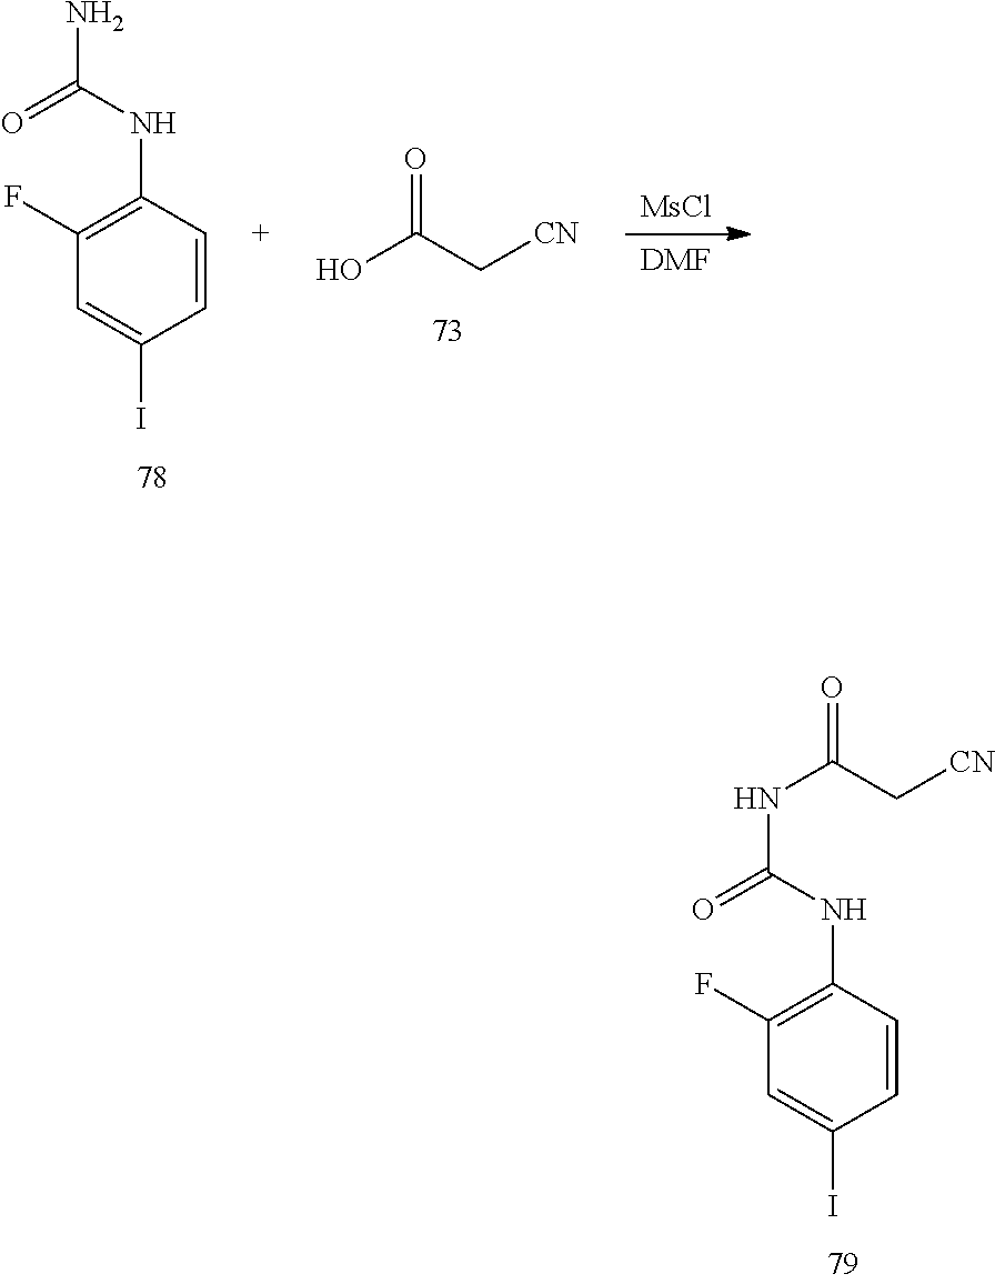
N(C(NC1=C(F)C=C(I)C=C1)=O)C(=O)C[CN].[DMF].[MsCl].NC(NC1=C(F)C=C(I)C=C1)=O.OC(C[CN])=O
